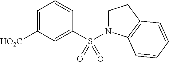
C1=C([HO2C])C=C(S(N2CCC3=C2C=CC=C3)(=O)=O)C=C1
